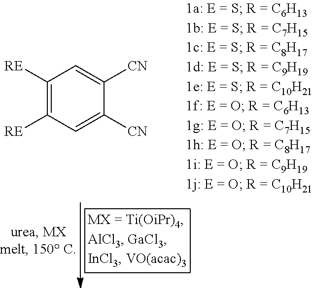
C1([RE])=C([RE])C=C([CN])C([CN])=C1
